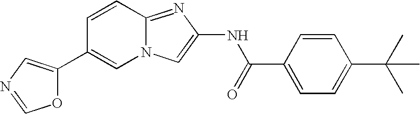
C1(C2=CN3C(=NC(NC(C4=CC=C(C(C)(C)C)C=C4)=O)=C3)C=C2)=CN=CO1
